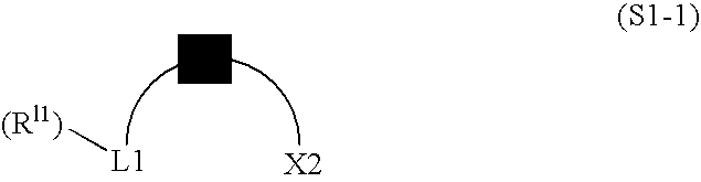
[(Rl1)][L1]
